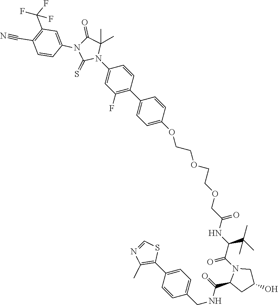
C1=CC(C2=CC=C(OCCOCCOCC(NC(C(N3C(C(NCC4=CC=C(C5=C(C)N=CS5)C=C4)=O)CC(O)C3)=O)C(C)(C)C)=O)C=C2)=C(F)C=C1N1C(C)(C)C(=O)N(C2=CC(C(F)(F)F)=C(C#N)C=C2)C1=S
